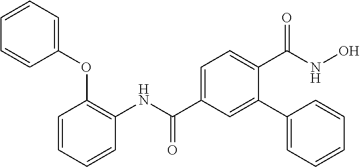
C1(OC2=C(NC(C3=CC=C(C(NO)=O)C(C4=CC=CC=C4)=C3)=O)C=CC=C2)=CC=CC=C1
